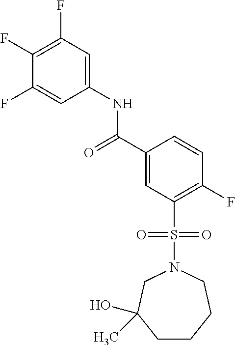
C1C(O)(C)CN(S(C2=C(F)C=CC(C(=O)NC3=CC(F)=C(F)C(F)=C3)=C2)(=O)=O)CCC1
